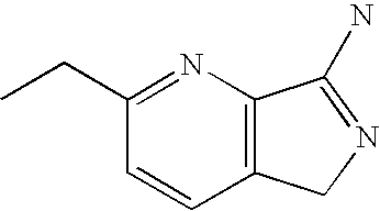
C12=C(N=C(CC)C=C1)C(N)=NC2
